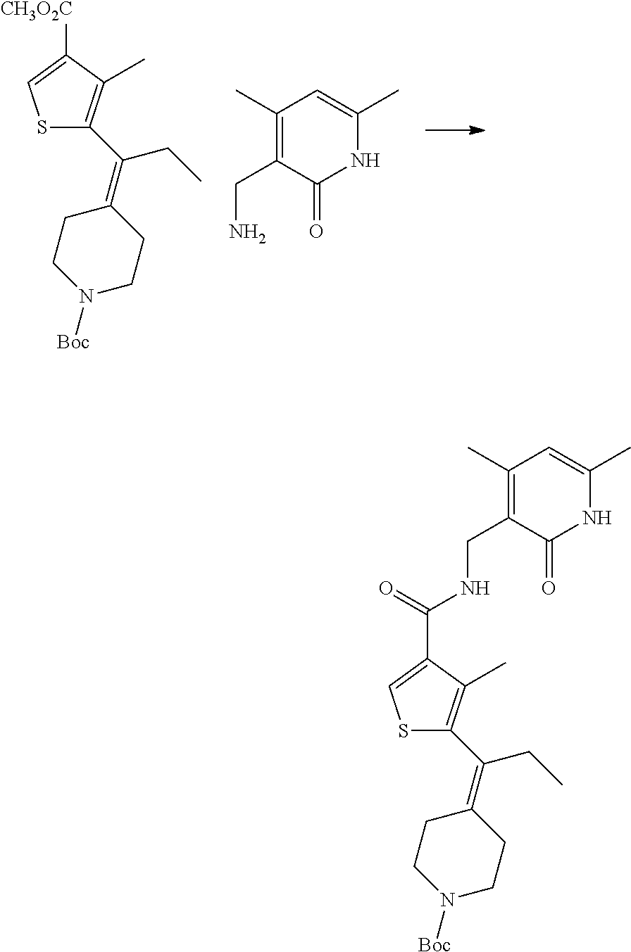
S1C(C(=C2CCN([Boc])CC2)CC)=C(C)C([CH3O2C])=C1.C1(C)=C(CN)C(=O)NC(C)=C1.C1(C)=C(CNC(C2=CSC(C(=C3CCN([Boc])CC3)CC)=C2C)=O)C(=O)NC(C)=C1
